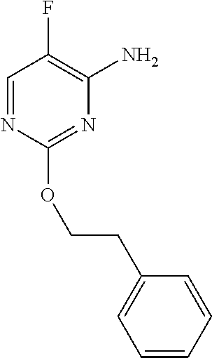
O(C1=NC(N)=C(F)C=N1)CCC1=CC=CC=C1
